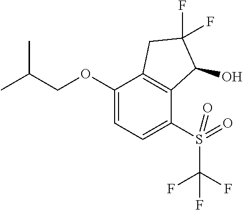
CC(COC1=CC=C(S(C(F)(F)F)(=O)=O)C2=C1CC(F)(F)C2O)C
